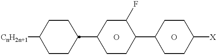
[CnH2n+1]C1CCC(C2CCC(C3CCC([X])CC3)C(F)C2)CC1.O.O
